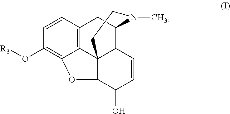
C12=C3C=CC(O[R3])=C1OC1C24C(C(C3)N(C)CC4)C=CC1O
